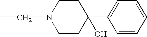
C1CC(C2=CC=CC=C2)(O)CCN1CC
